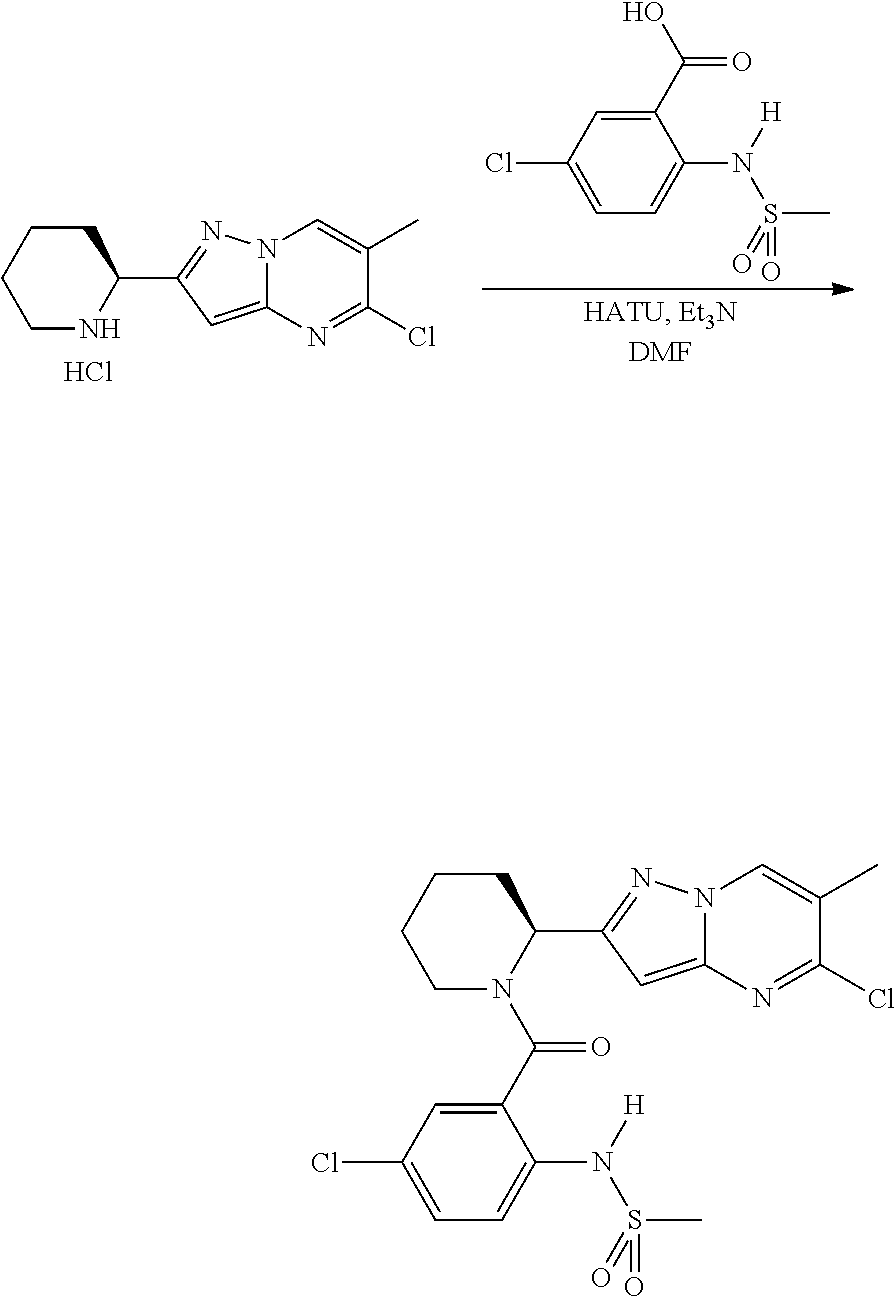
C1N(C(C2=CC(Cl)=CC=C2N([H])S(=O)(C)=O)=O)C(C2=NN3C(=C2)N=C(Cl)C(C)=C3)CCC1.C1NC(C2=NN3C(=C2)N=C(Cl)C(C)=C3)CCC1.C1(C(O)=O)=CC(Cl)=CC=C1N([H])S(=O)(C)=O.Cl
